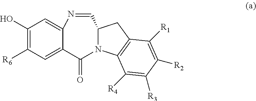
OC1=C([R6])C=C2C(=C1)N=CC1N(C2=O)C2=C(C1)C([R1])=C([R2])C([R3])=C2[R4]
